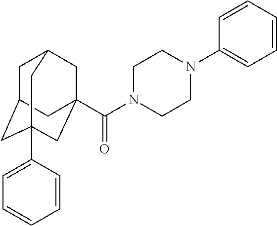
C1C2CC3(C4=CC=CC=C4)CC(C(N4CCN(C5=CC=CC=C5)CC4)=O)(CC1C3)C2
